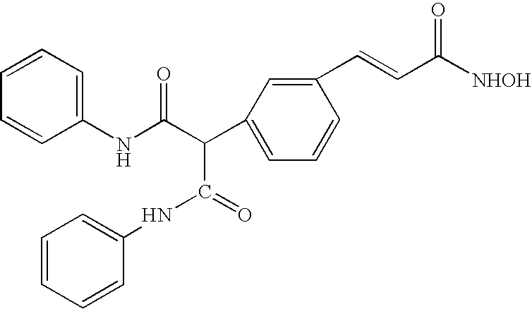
C1(NC(C(C(=O)NC2=CC=CC=C2)C2=CC=CC(C=CC([NHOH])=O)=C2)=O)=CC=CC=C1
